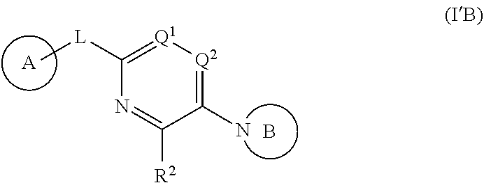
B.[A].C1(N)=[Q2][Q1]=C([L]C)N=C1[R2]
